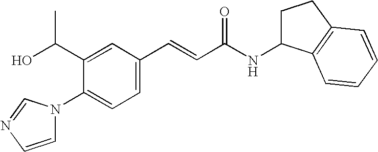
C1=C(C=CC(NC2CCC3=C2C=CC=C3)=O)C=C(C(O)C)C(N2C=CN=C2)=C1
